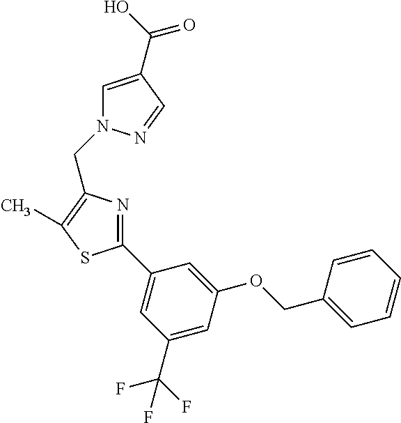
C1(C2=CC(C(F)(F)F)=CC(OCC3=CC=CC=C3)=C2)=NC(CN2C=C(C(O)=O)C=N2)=C(C)S1
